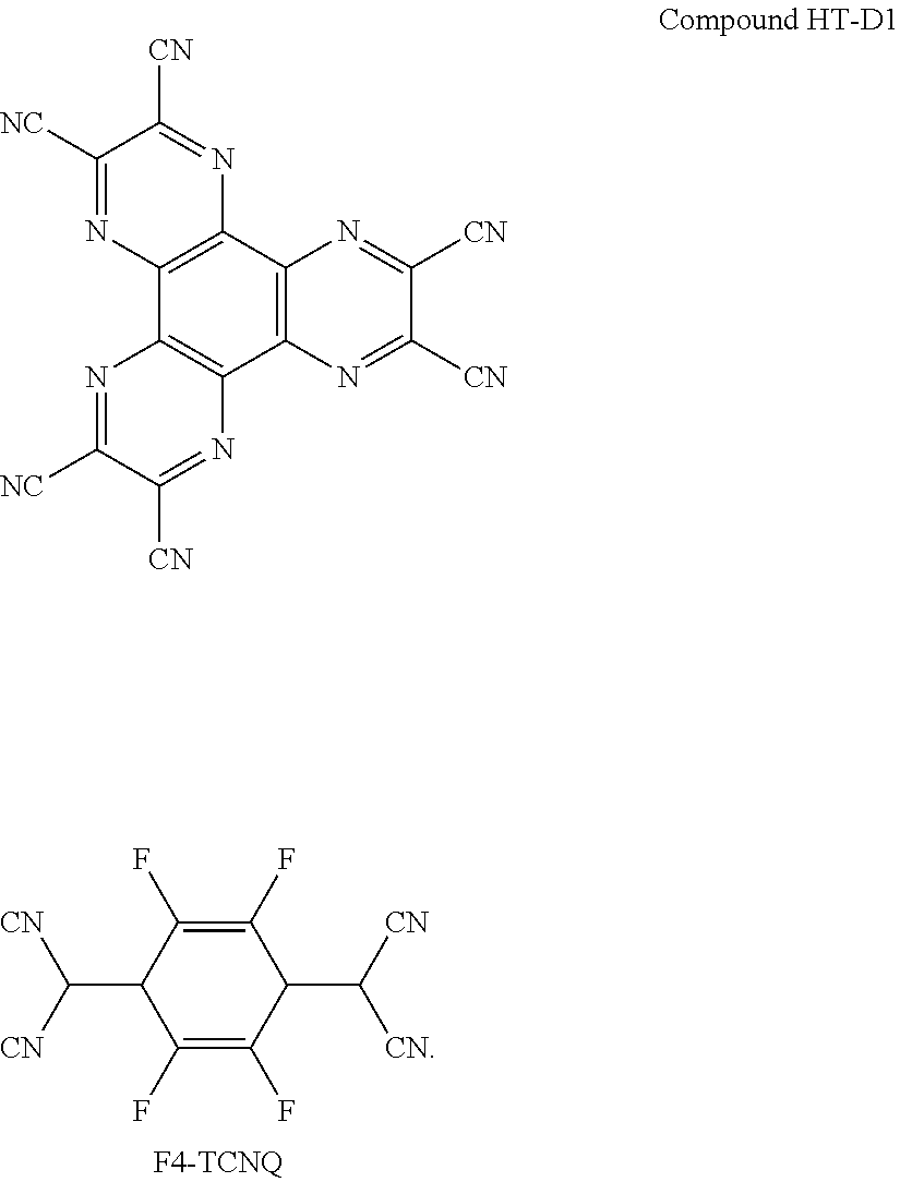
C1(F)=C(F)C(C([CN])[CN])C(F)=C(F)C1C([CN])[CN].C1([NC])=NC2=C(N=C1[CN])C1=C(C3=C2N=C([NC])C([CN])=N3)N=C([CN])C([CN])=N1
